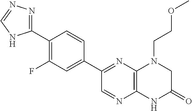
C1(C2=NN=CN2)=C(F)C=C(C2=NC3=C(N=C2)NC(=O)CN3CCOC)C=C1
